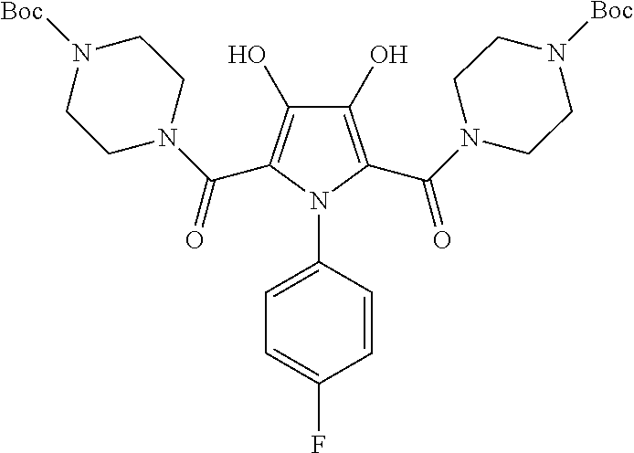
C1(O)=C(C(N2CCN([Boc])CC2)=O)N(C2=CC=C(F)C=C2)C(C(N2CCN([Boc])CC2)=O)=C1O
